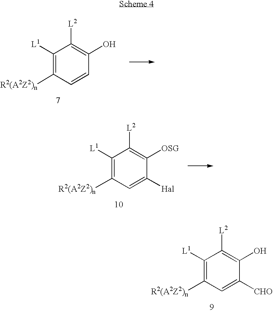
C1([L1])=C([R2(A2Z2)n])C=CC(O)=C1[L2].C1([L1])=C([R2(A2Z2)n])C=C([Hal])C([OSG])=C1[L2].C1([L1])=C([R2(A2Z2)n])C=C([CHO])C(O)=C1[L2]
